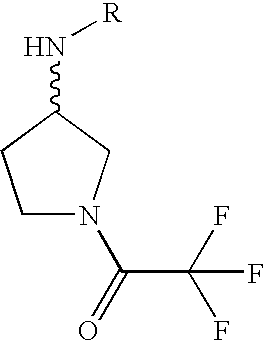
C1N(C(C(F)(F)F)=O)CC(N[R])C1
